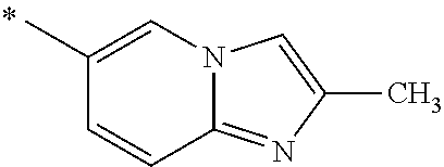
CC1=CN2C(=NC(C)=C2)C=C1
